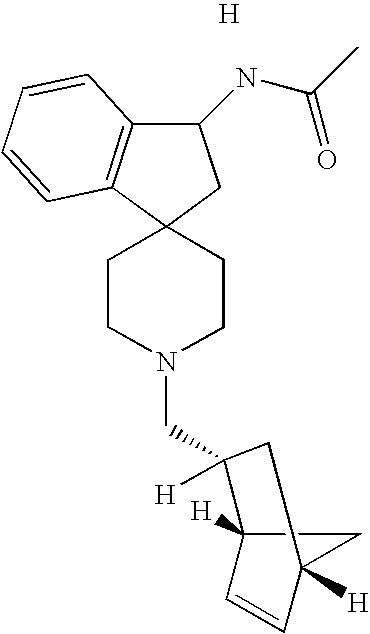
C1CN(CC2([H])C3([H])C=CC([H])(C3)C2)CCC12CC(NC(C)=O)C1=C2C=CC=C1.[H]
